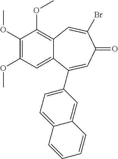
C1(OC)=C(OC)C=C2C(=C1OC)C=C(Br)C(=O)C=C2C1=CC=C2C(=C1)C=CC=C2
